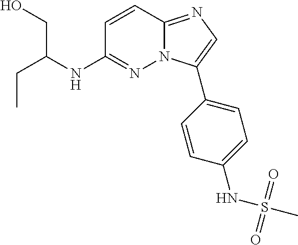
C(C)C(NC1=NN2C(=NC=C2C2=CC=C(NS(C)(=O)=O)C=C2)C=C1)CO
